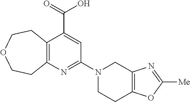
C12=C(N=C(N3CCC4=C(C3)N=C([Me])O4)C=C1C(=O)O)CCOCC2
